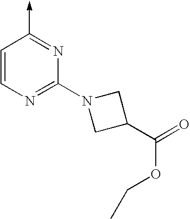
C1=CN=C(N2CC(C(=O)OCC)C2)N=C1->C
